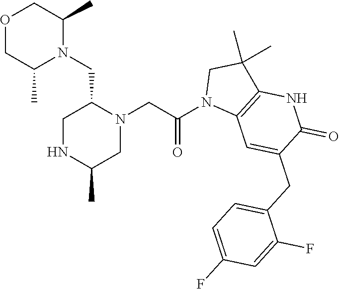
O1CC(C)N(CC2N(CC(N3C4=C(C(C)(C)C3)NC(=O)C(CC3=CC=C(F)C=C3F)=C4)=O)CC(C)NC2)C(C)C1
